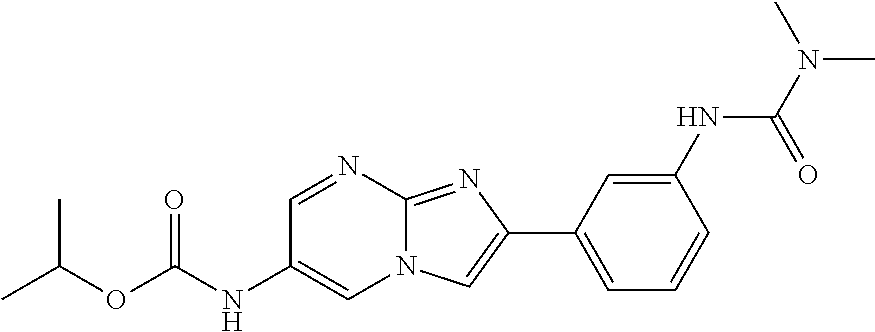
C1=NC2=NC(C3=CC=CC(NC(N(C)C)=O)=C3)=CN2C=C1NC(OC(C)C)=O
